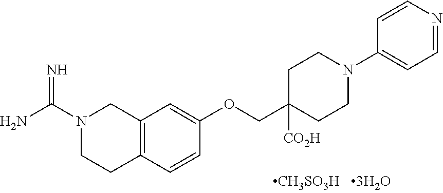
C12=C(C=CC(OCC3([CO2H])CCN(C4=CC=NC=C4)CC3)=C1)CCN(C(N)=N)C2.[CH3SO3H]
